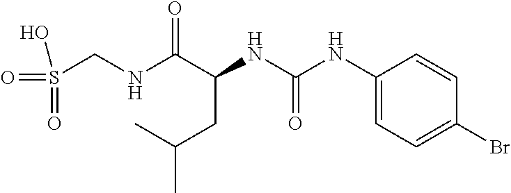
O=C(NC(C(NCS(=O)(=O)O)=O)CC(C)C)NC1=CC=C(Br)C=C1
